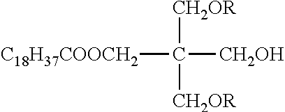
[C18H37COOCH2]C([CH2OR])([CH2OR])[CH2OH]
